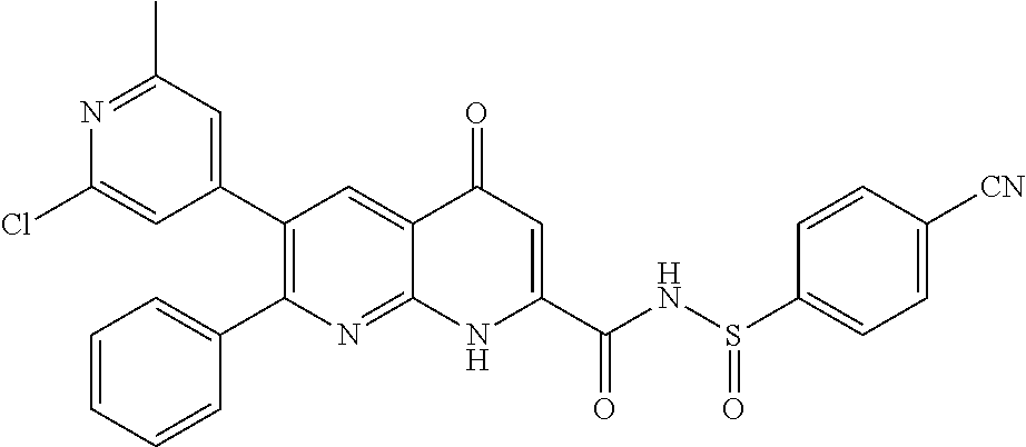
N1=C(C)C=C(C2=C(C3=CC=CC=C3)N=C3C(=C2)C(=O)C=C(C(NS(C2=CC=C([CN])C=C2)=O)=O)N3)C=C1Cl
